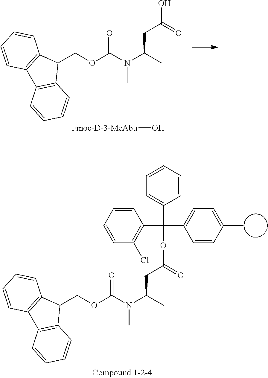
C1(COC(N(C(C)CC(=O)OC(C2=C(Cl)C=CC=C2)(C2=CC=C(C)C=C2)C2=CC=CC=C2)C)=O)C2=C(C3=C1C=CC=C3)C=CC=C2.C1(COC(N(C(C)CC(=O)O)C)=O)C2=C(C3=C1C=CC=C3)C=CC=C2.[Fmoc-D-3-MeAbu]O
